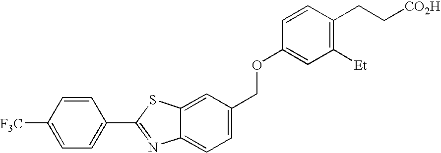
C1=CC([F3C])=CC=C1C1=NC2=CC=C(COC3=CC([Et])=C(CC[CO2H])C=C3)C=C2S1
